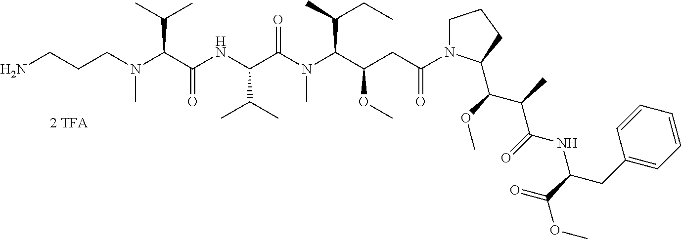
NCCCN(C(C(NC(C(N(C(C(CC(N1CCCC1C(C(C(NC(C(OC)=O)CC1=CC=CC=C1)=O)C)OC)=O)OC)C(C)CC)C)=O)C(C)C)=O)C(C)C)C
